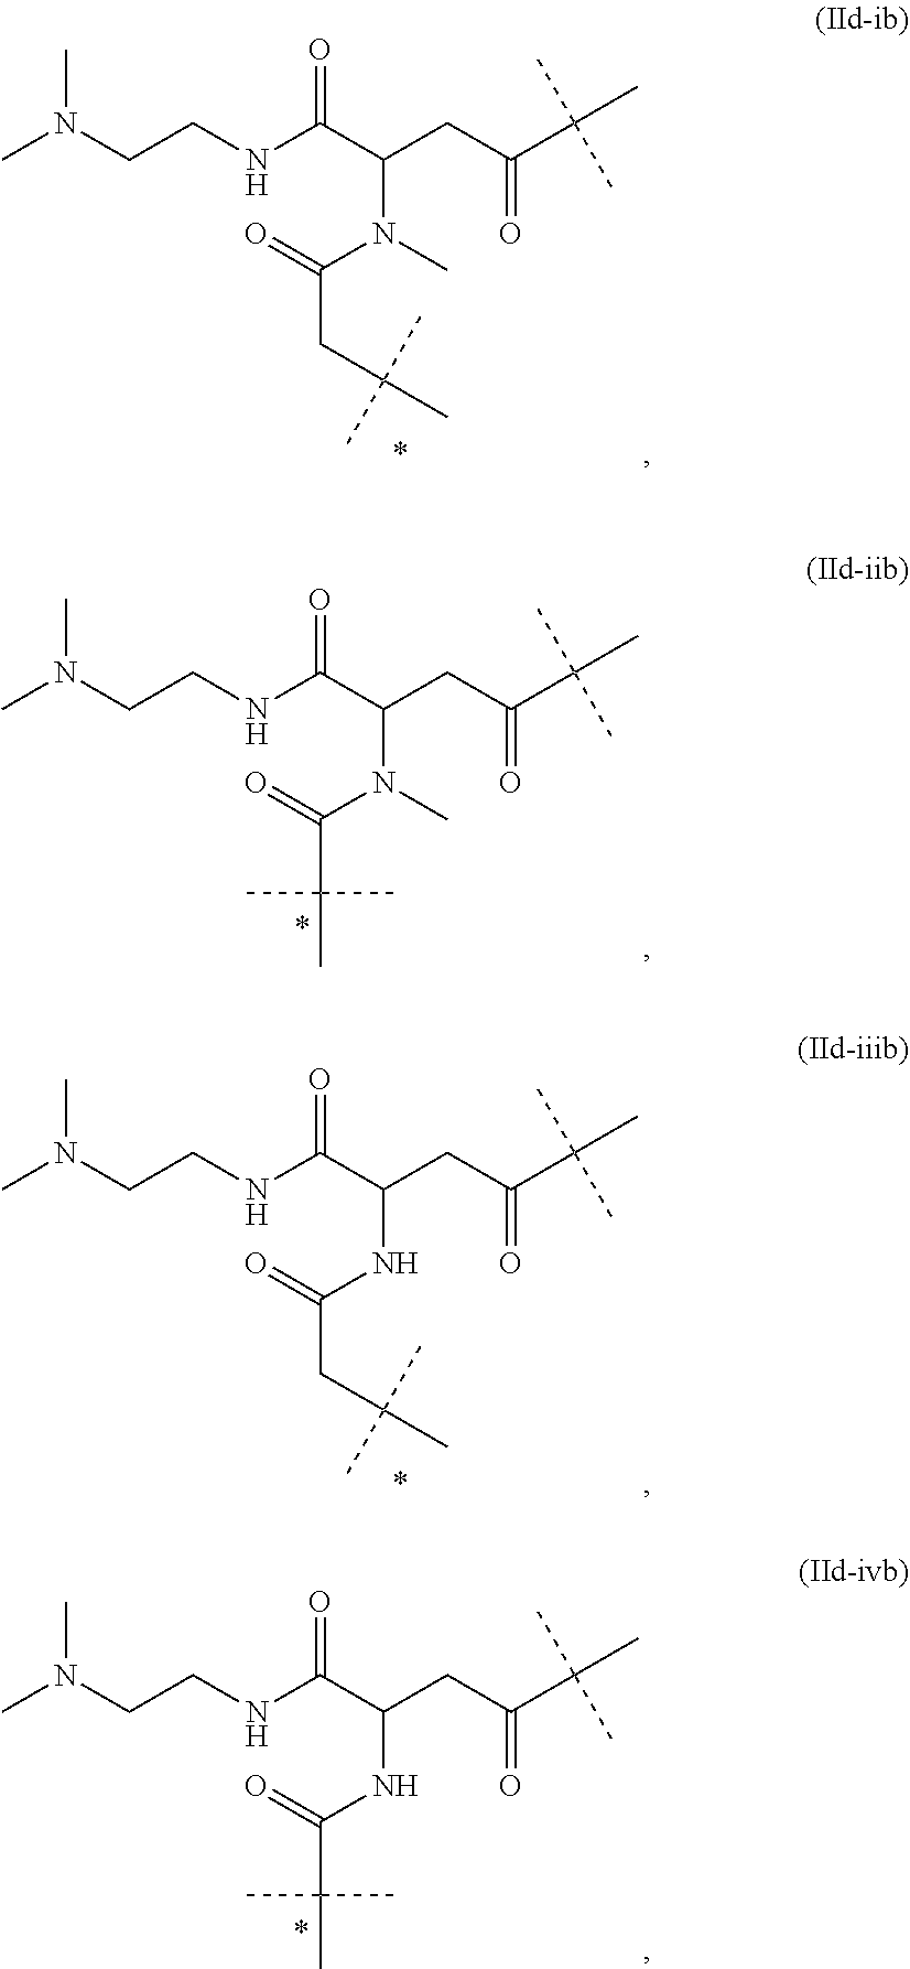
C(CNC(C(CC(C(C)(C)C)=O)N(C)C(=O)CC(C)(C)C)=O)N(C)C.N(CCNC(C(CC(C(C)(C)C)=O)N(C)C(=O)C(C)(C)C)=O)(C)C.C(CNC(C(CC(C(C)(C)C)=O)NC(=O)CC(C)(C)C)=O)N(C)C.N(CCNC(C(CC(C(C)(C)C)=O)NC(=O)C(C)(C)C)=O)(C)C
